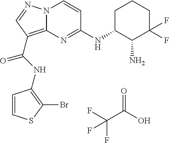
FC(C(O)=O)(F)F.N(C(=O)C1=C2N(N=C1)C=CC(NC1C(N)C(F)(F)CCC1)=N2)C1=C(Br)SC=C1
